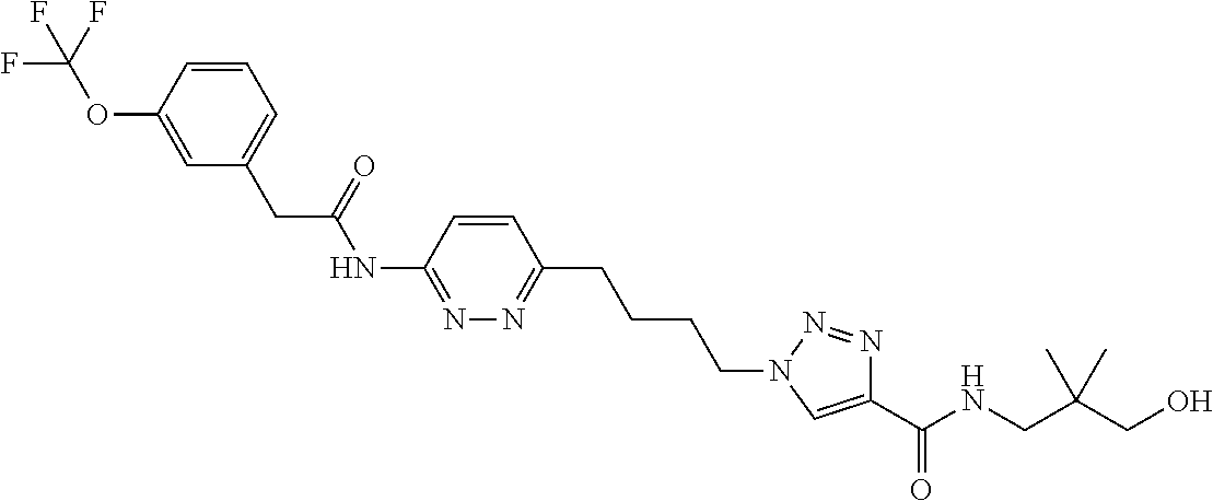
C1(NC(CC2=CC=CC(OC(F)(F)F)=C2)=O)=NN=C(CCCCN2C=C(C(NCC(CO)(C)C)=O)N=N2)C=C1
